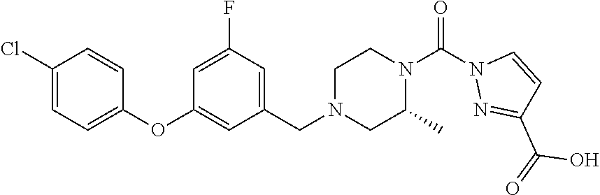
C1(Cl)=CC=C(OC2=CC(CN3CC(C)N(C(N4N=C(C(=O)O)C=C4)=O)CC3)=CC(F)=C2)C=C1
